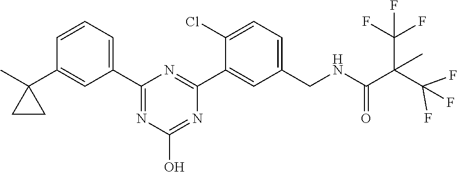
C1(C2=NC(O)=NC(C3=CC(CNC(=O)C(C(F)(F)F)(C)C(F)(F)F)=CC=C3Cl)=N2)=CC=CC(C2(C)CC2)=C1
